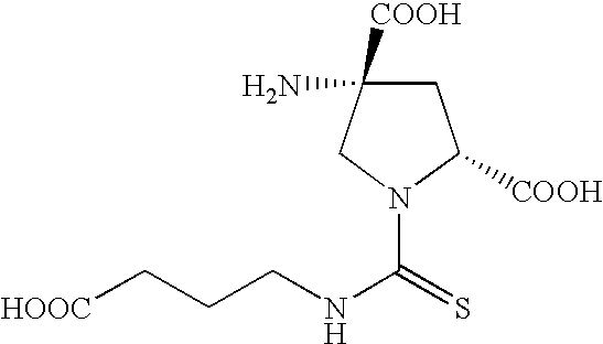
C1C(N)([COOH])CN(C(NCCC[HOOC])=S)C1[COOH]
